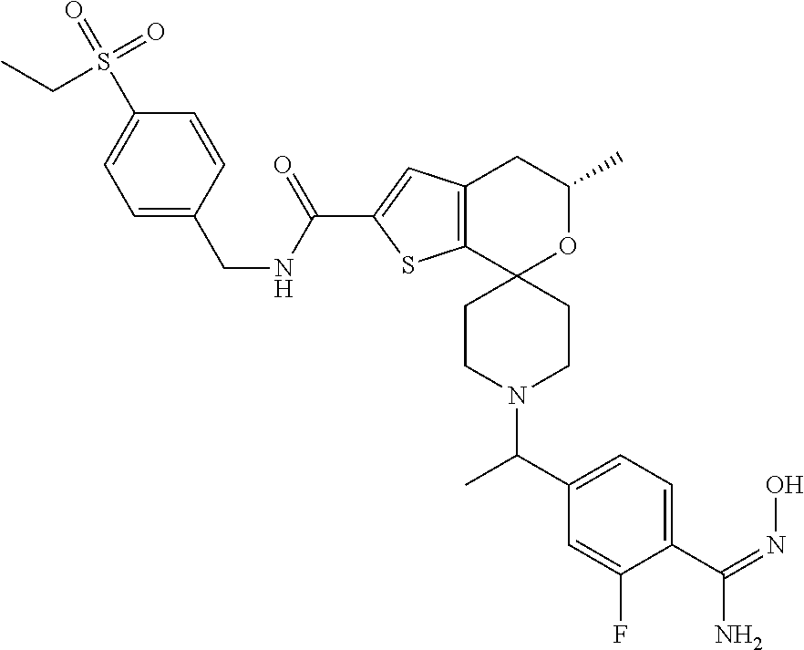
C1=C(CNC(C2=CC3=C(S2)C2(OC(C)C3)CCN(C(C3=CC=C(C(=NO)N)C(F)=C3)C)CC2)=O)C=CC(S(=O)(=O)CC)=C1
